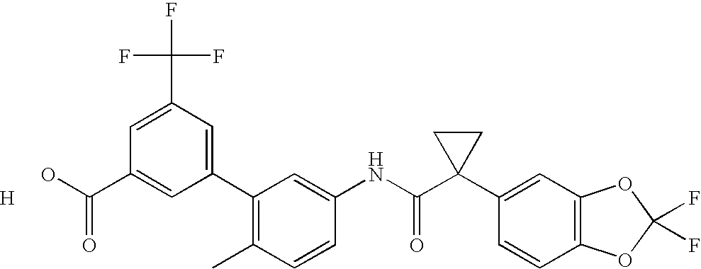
C1(C2=CC(C(F)(F)F)=CC(C(O)=O)=C2)=C(C)C=CC(NC(C2(C3=CC4=C(C=C3)OC(F)(F)O4)CC2)=O)=C1.[H]
